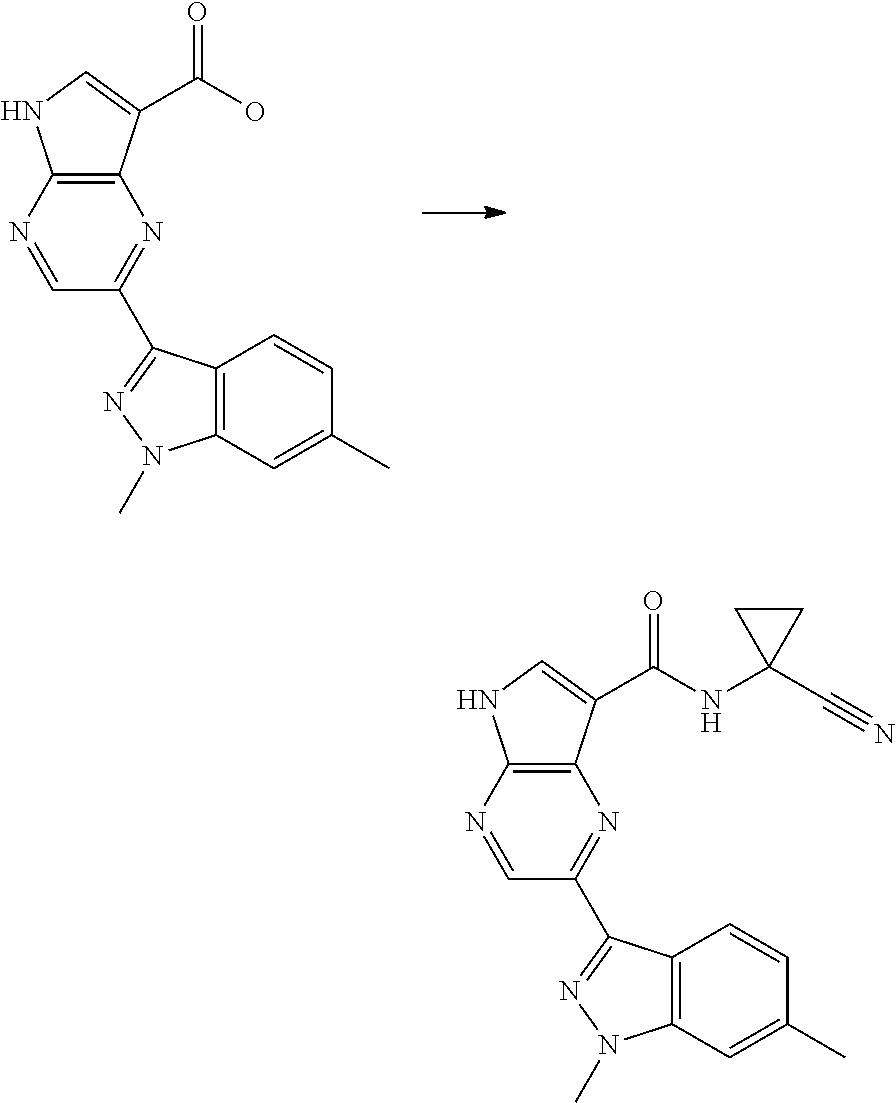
C1=NC2=C(N=C1C1=NN(C)C3=C1C=CC(C)=C3)C(C(O)=O)=CN2.C1=NC2=C(N=C1C1=NN(C)C3=C1C=CC(C)=C3)C(C(NC1(C#N)CC1)=O)=CN2
